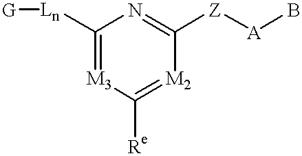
C1([Re])=[M2]C([Z][A]B)=NC([Ln][G])=[M3]1
